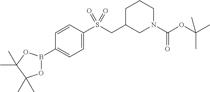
C1=C(B2OC(C)(C)C(C)(C)O2)C=CC(S(CC2CCCN(C(OC(C)(C)C)=O)C2)(=O)=O)=C1
